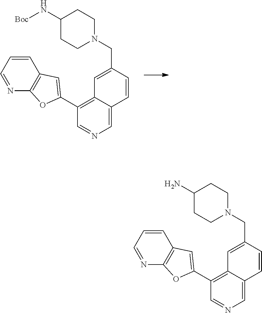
C1(N[Boc])CCN(CC2=CC3=C(C4=CC5=C(N=CC=C5)O4)C=NC=C3C=C2)CC1.C1(N)CCN(CC2=CC3=C(C4=CC5=C(N=CC=C5)O4)C=NC=C3C=C2)CC1
